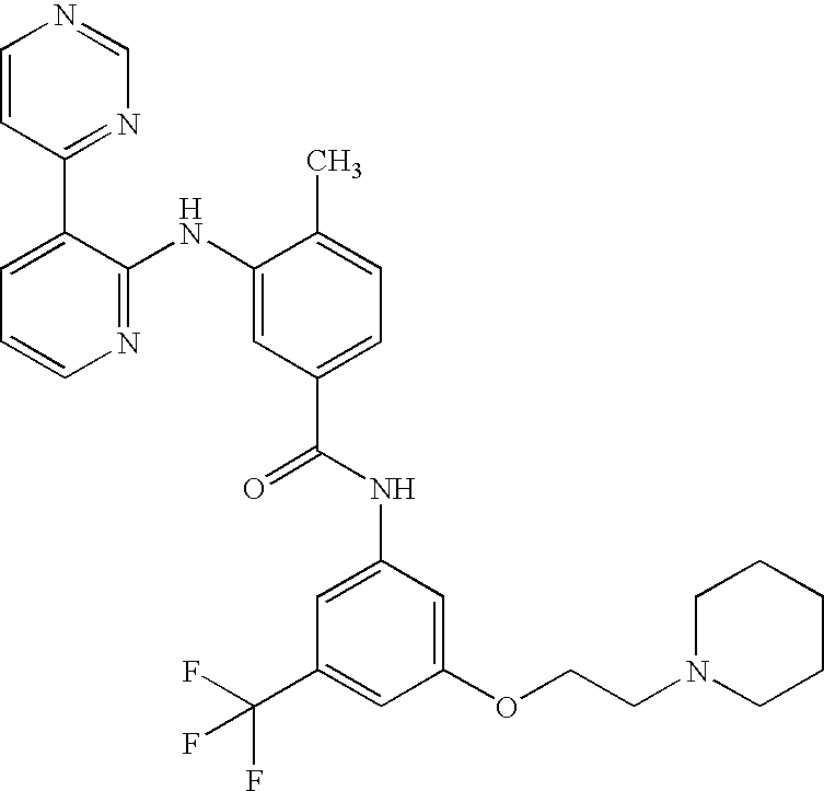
C1=CC(C2=CC=CN=C2NC2=CC(C(NC3=CC(C(F)(F)F)=CC(OCCN4CCCCC4)=C3)=O)=CC=C2C)=NC=N1
